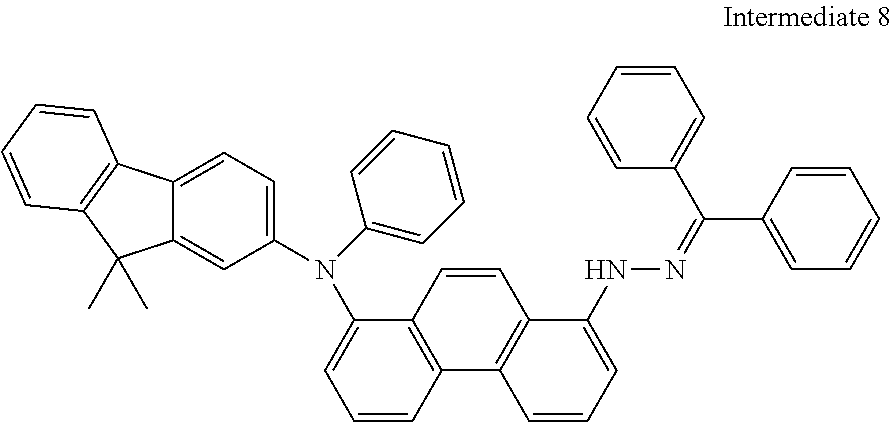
C1(N(C2=CC=C3C(=C2)C(C)(C)C2=C3C=CC=C2)C2=CC=CC=C2)=CC=CC2=C1C=CC1=C2C=CC=C1NN=C(C1=CC=CC=C1)C1=CC=CC=C1
